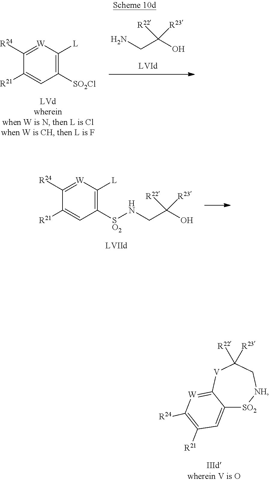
C(CN)(O)([R22])[R23].C1([R24])=[W]C([L])=C([SO2Cl])C=C1[R21].C(N[SO2]C1=C([L])[W]=C([R24])C([R21])=C1)C(O)([R22])[R23].C12=CC([R21])=C([R24])[W]=C1[V]C([R22])([R23])C[NH][SO2]2
